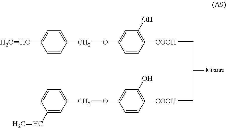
C1=CC(COC2=CC(O)=C([COOH])C=C2)=CC=C1C=C.C1(C=C)=CC(COC2=CC(O)=C([COOH])C=C2)=CC=C1
